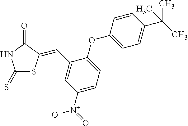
C1(=S)SC(=CC2=CC([N+](=O)[O-])=CC=C2OC2=CC=C(C(C)(C)C)C=C2)C(=O)N1
